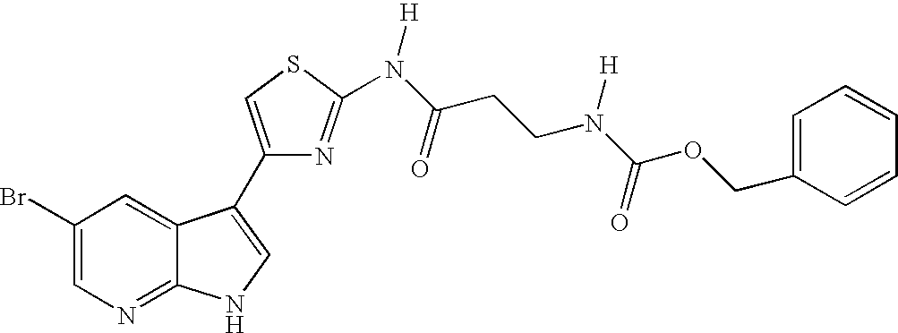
C1(Br)=CN=C2C(=C1)C(C1=CSC(N(C(CCN(C(OCC3=CC=CC=C3)=O)[H])=O)[H])=N1)=CN2
